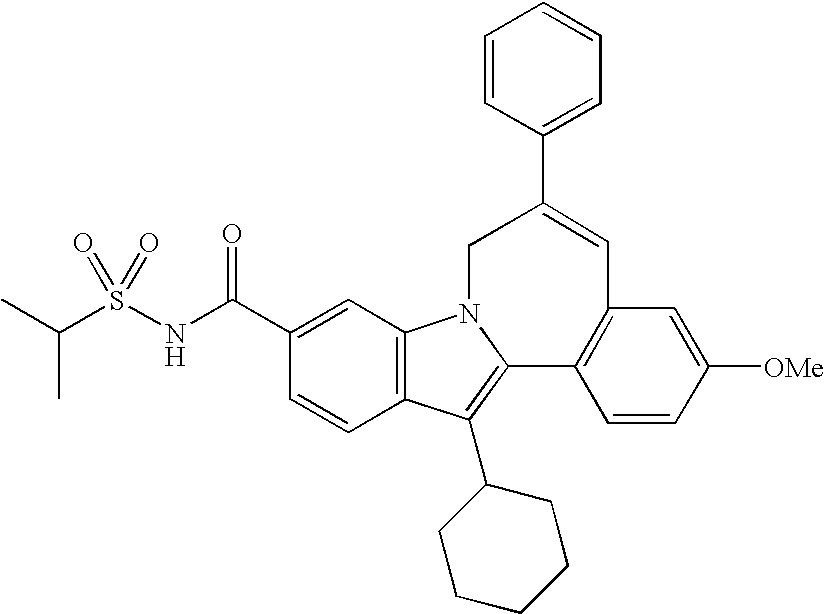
C1(C(NS(C(C)C)(=O)=O)=O)=CC2=C(C=C1)C(C1CCCCC1)=C1N2CC(C2=CC=CC=C2)=CC2=C1C=CC([OMe])=C2
